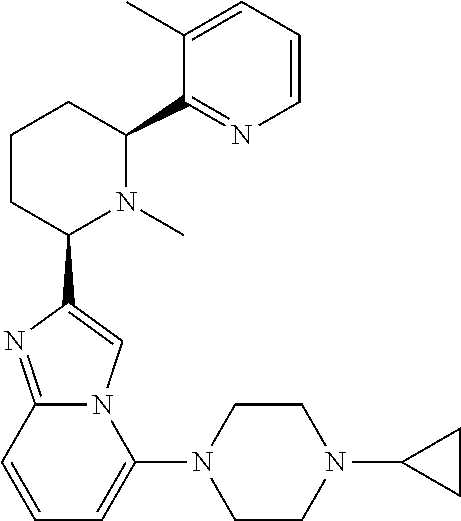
C1CC(C2=CN3C(=N2)C=CC=C3N2CCN(C3CC3)CC2)N(C)C(C2=NC=CC=C2C)C1
